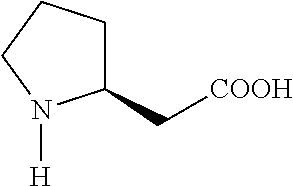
C1(C[COOH])CCCN1[H]
